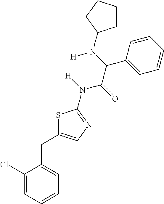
C1(Cl)=CC=CC=C1CC1=CN=C(N([H])C(=O)C(N(C2CCCC2)[H])C2=CC=CC=C2)S1
